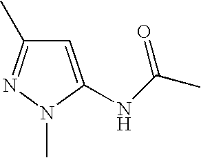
C1=C(NC(C)=O)N(C)N=C1C
